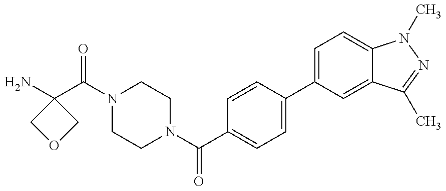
NC1(C(N2CCN(C(C3=CC=C(C4=CC=C5C(=C4)C(C)=NN5C)C=C3)=O)CC2)=O)COC1
